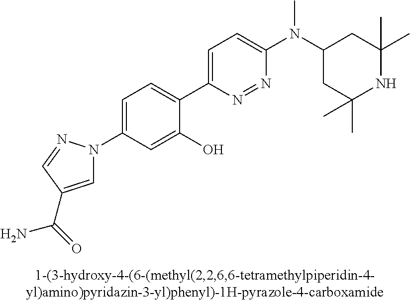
C1(N2C=C(C(=O)N)C=N2)=CC=C(C2=CC=C(N(C3CC(C)(C)NC(C)(C)C3)C)N=N2)C(O)=C1
